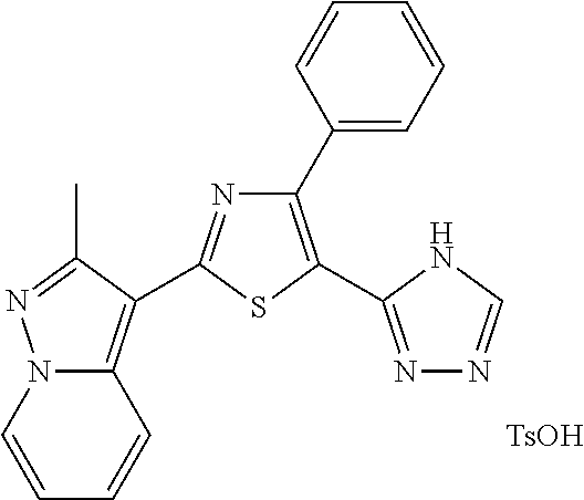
C1=CC2=C(C3=NC(C4=CC=CC=C4)=C(C4=NN=CN4)S3)C(C)=NN2C=C1.[TsOH]
